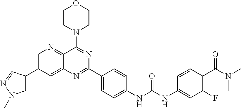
C1=C(C2=CN(C)N=C2)C=C2C(=N1)C(N1CCOCC1)=NC(C1=CC=C(NC(NC3=CC(F)=C(C(N(C)C)=O)C=C3)=O)C=C1)=N2
